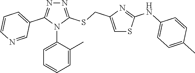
N1=C(SCC2=CSC(NC3=CC=C(C)C=C3)=N2)N(C2=CC=CC=C2C)C(C2=CC=CN=C2)=N1
